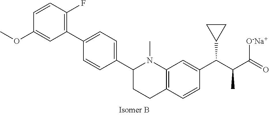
C1=C(OC)C=CC(F)=C1C1=CC=C(C2N(C)C3=C(CC2)C=CC(C(C(C(=O)[O-Na+])C)C2CC2)=C3)C=C1
